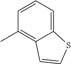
C12=CC=CC(C)=C1C=CS2
